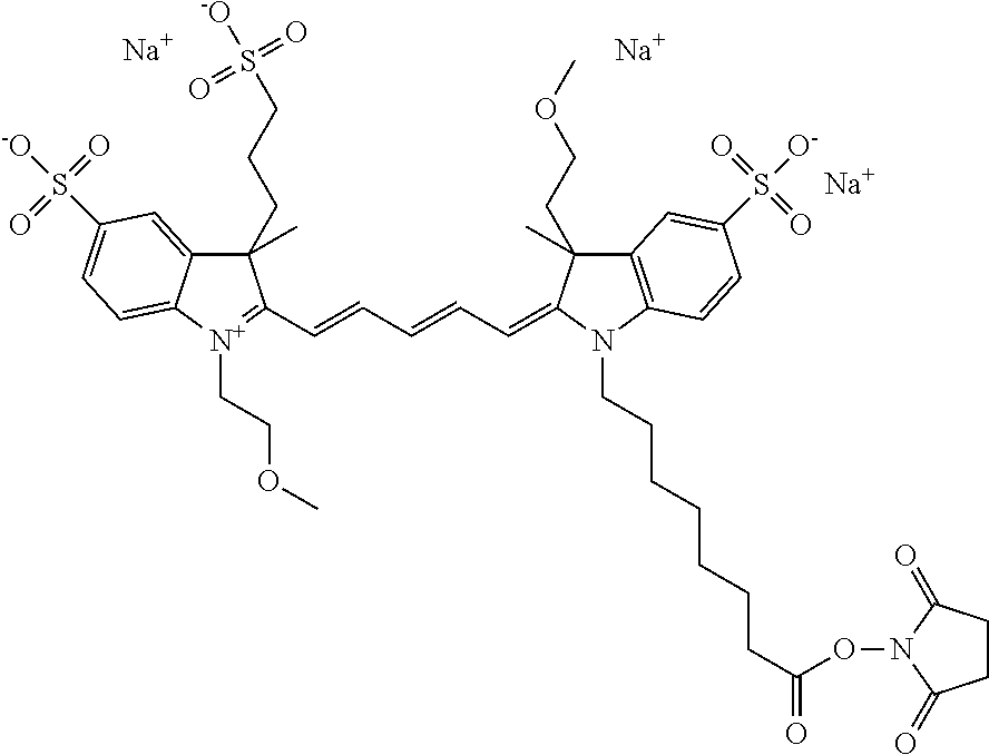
[Na].[Na].[Na].C1(C)(CCCS(=O)(=O)[-O])C2=CC(S(=O)(=O)[-O])=CC=C2[N+](CCOC)=C1C=CC=CC=C1C(C)(CCOC)C2=C(N1CCCCCCCC(=O)ON1C(=O)CCC1=O)C=CC(S(=O)(=O)[O-])=C2
